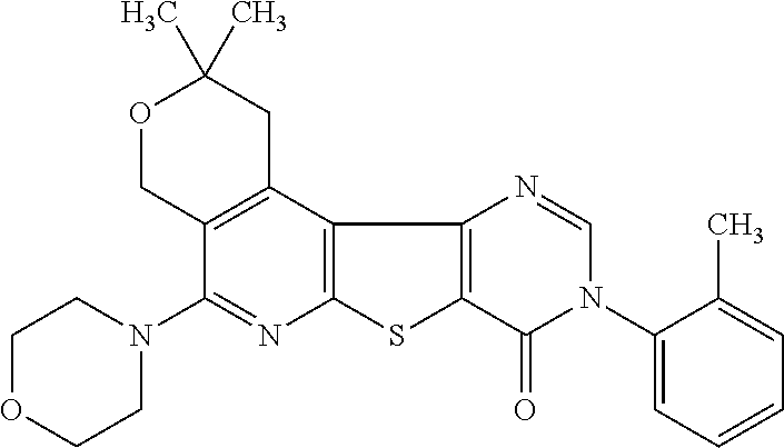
C12=C(C3=C(C(N4CCOCC4)=N1)COC(C)(C)C3)C1=C(S2)C(=O)N(C2=CC=CC=C2C)C=N1
